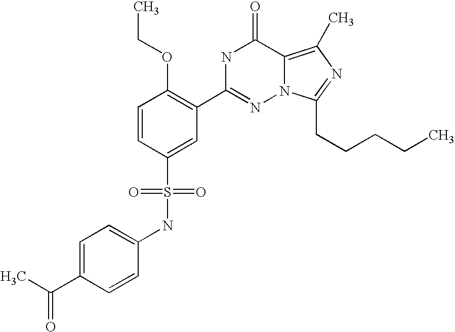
C1=CC(S(NC2=CC=C(C(=O)C)C=C2)(=O)=O)=CC(C2=NN3C(=C(C)N=C3CCCCC)C(=O)N2)=C1OCC
